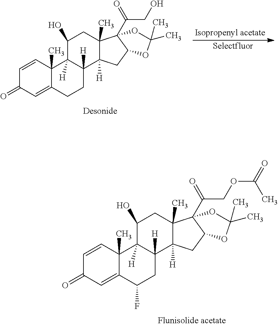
C1=CC2(C)C(=CC1=O)C(F)CC1([H])C2([H])C(O)CC2(C)C1([H])CC1C2(C(COC(C)=O)=O)OC(C)(C)O1.C1=CC2(C)C(=CC1=O)CCC1([H])C2([H])C(O)CC2(C)C1([H])CC1C2(C(CO)=O)OC(C)(C)O1.[Selectfluor]
